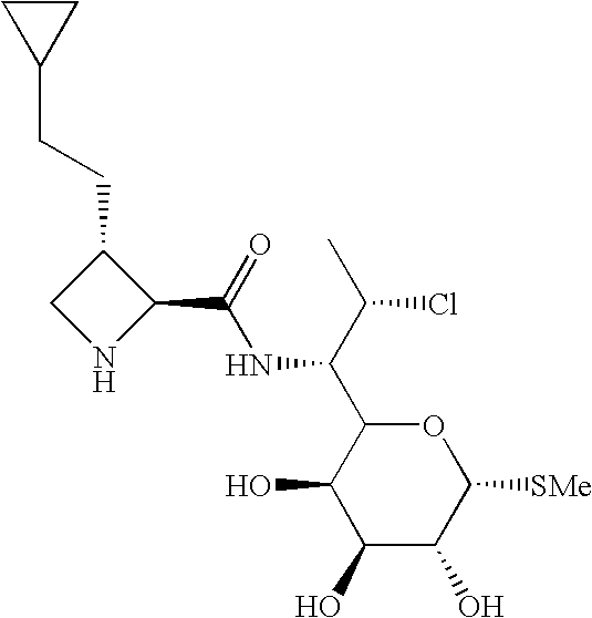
C1(O)C(O)C([SMe])OC(C(C(C)Cl)NC(=O)C2C(CCC3CC3)CN2)C1O
